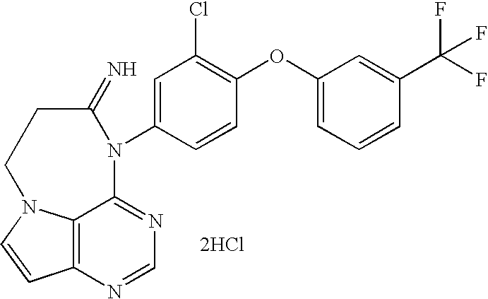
C12=C3N=CN=C1N(C1=CC(Cl)=C(OC4=CC=CC(C(F)(F)F)=C4)C=C1)C(=N)CCN2C=C3.[2HCl]
